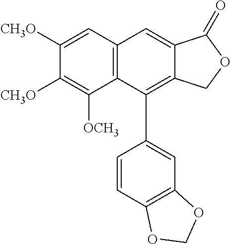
C1([CH3O])=CC2=C(C([OCH3])=C1[CH3O])C(C1=CC3=C(C=C1)OCO3)=C1C(=C2)C(=O)OC1
